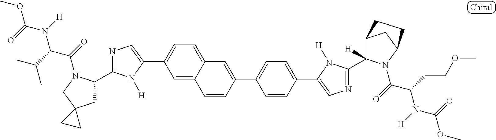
C1=C2C(=CC=C1C1=CN=C(C3CC4(CN3C(=O)C(C(C)C)N([H])C(=O)OC)CC4)N1[H])C=C(C1=CC=C(C3=CN=C(C4([H])C5CC(N4C(=O)C(CCOC)N([H])C(=O)OC)CC5)N3[H])C=C1)C=C2
